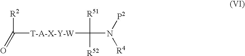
C([T-A-X-Y-W]C(N([P2])[R4])([R51])[R52])([R2])=O
